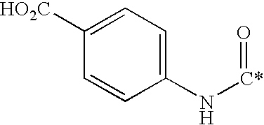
C1([HO2C])=CC=C(N[C*]=O)C=C1
